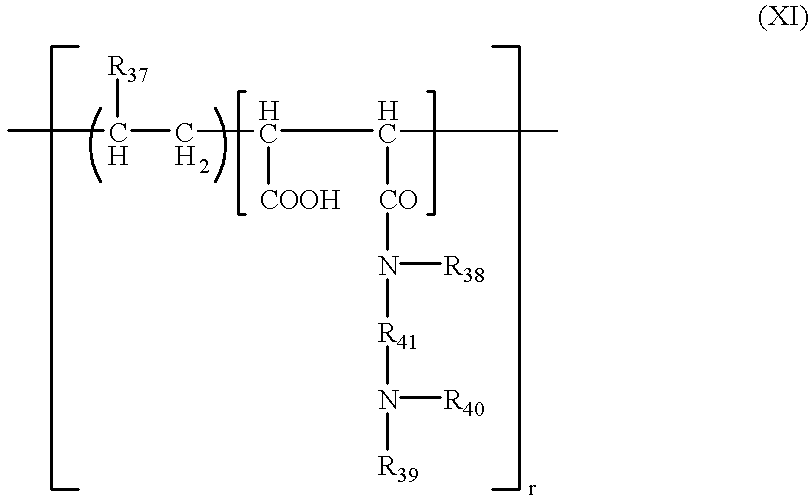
C(C([CO]N([R41]N([R39])[R40])[R38])C)([COOH])CC([R37])C
